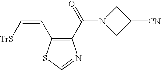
C1(C(N2CC([CN])C2)=O)=C(C=C[TrS])SC=N1
